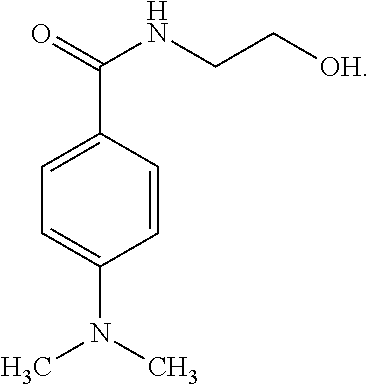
C1(C(=O)NCC[OH])=CC=C(N(C)C)C=C1
